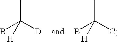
CC([D])(B)[H].CC(C)(B)[H]
